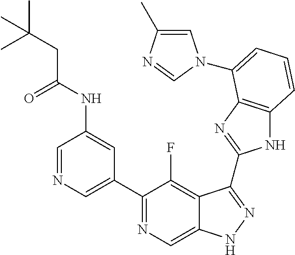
C1=NC=C(C2=NC=C3C(=C2F)C(C2=NC4=C(N2)C=CC=C4N2C=C(C)N=C2)=NN3)C=C1NC(CC(C)(C)C)=O
